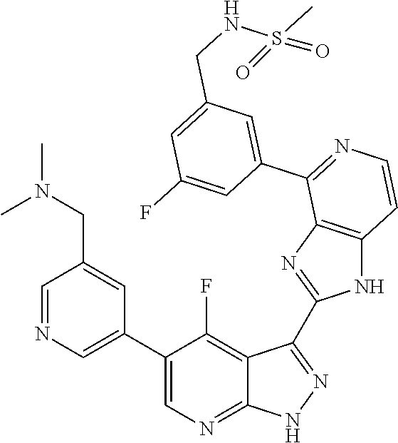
C1=NC=C(C2=CN=C3C(=C2F)C(C2=NC4=C(N2)C=CN=C4C2=CC(CNS(C)(=O)=O)=CC(F)=C2)=N[N H]3)C=C1CN(C)C
